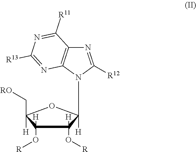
N1=C([R11])C2=C(N=C1[R13])N(C1([H])C(O[R])([H])C(O[R])([H])C(C[RO])([H])O1)C([R12])=N2
